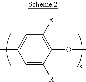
CC1=CC([R])=C(OC)C([R])=C1
